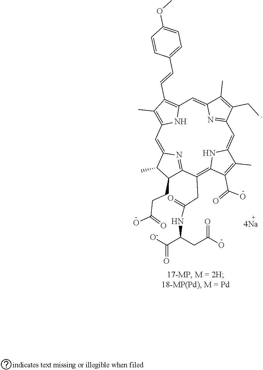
N(C(CC1=C2NC(=CC3=NC(=CC4=C(C=CC5=CC=C(OC)C=C5)C(C)=C(N4)C=C4C(C)C(CCC(O)=O)C1=N4)C(C)=C3CC)C(C)=C2C(O)=O)=O)C(CC(O)=O)C([O-])=O
